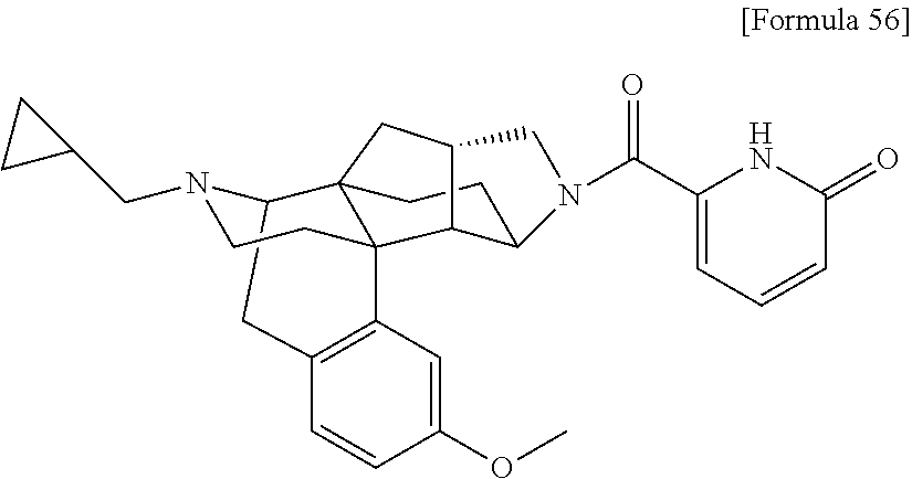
C1C2N(CC3CC3)CCC3(C4=C1C=CC(OC)=C4)C21CC2C3C(CC1)N(C(C1=CC=CC(=O)N1)=O)C2
